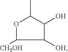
C1([CH2OH])OC(C)C(O)C1[OH]
